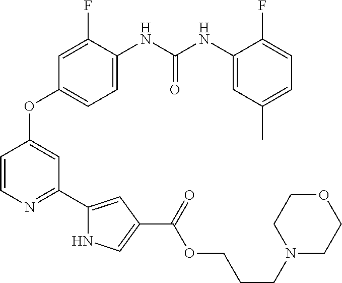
C1=C(NC(NC2=CC(C)=CC=C2F)=O)C(F)=CC(OC2=CC(C3=CC(C(=O)OCCCN4CCOCC4)=CN3)=NC=C2)=C1
